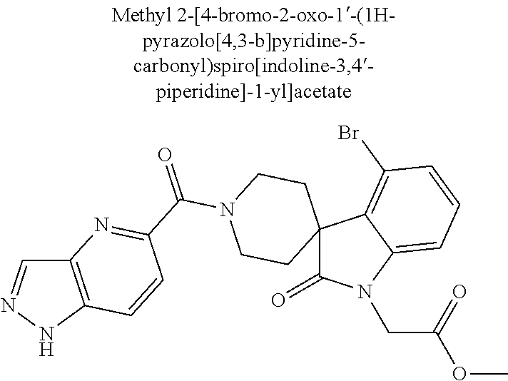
C1=NNC2=C1N=C(C(N1CCC3(CC1)C(=O)N(CC(=O)OC)C1=CC=CC(Br)=C31)=O)C=C2
